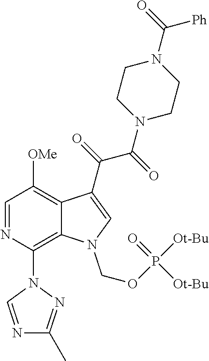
C1=NC(N2C=NC(C)=N2)=C2C(=C1[OMe])C(C(=O)C(=O)N1CCN(C(=O)[Ph])CC1)=CN2COP([Ot-Bu])(=O)[Ot-Bu]
